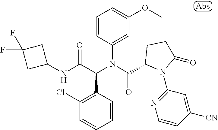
C1(NC(C(N(C(=O)C2N(C3=NC=CC([CN])=C3)C(=O)CC2)C2=CC(OC)=CC=C2)C2=C(Cl)C=CC=C2)=O)CC(F)(F)C1
